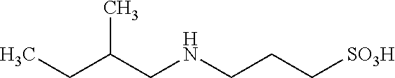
C(C(CNCCC[SO3H])C)C
